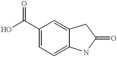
OC(C1=CC=C2C(=C1)CC(=O)N2)=O
